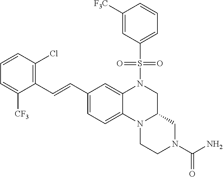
N12CCN(C(N)=O)CC1CN(S(=O)(C1=CC=CC([F3C])=C1)=O)C1=CC(C=CC3=C(Cl)C=CC=C3[CF3])=CC=C21
